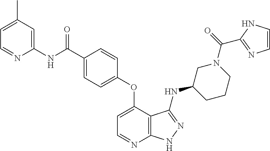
C1=C(C(NC2=CC(C)=CC=N2)=O)C=CC(OC2=CC=NC3=C2C(NC2CCCN(C(=O)C4=NC=CN4)C2)=NN3)=C1
